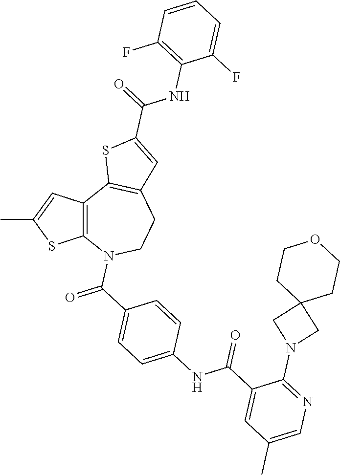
C12=C(C=C(C)S1)C1=C(CCN2C(=O)C2=CC=C(NC(C3=CC(C)=CN=C3N3CC4(C3)CCOCC4)=O)C=C2)C=C(C(=O)NC2=C(F)C=CC=C2F)S1
